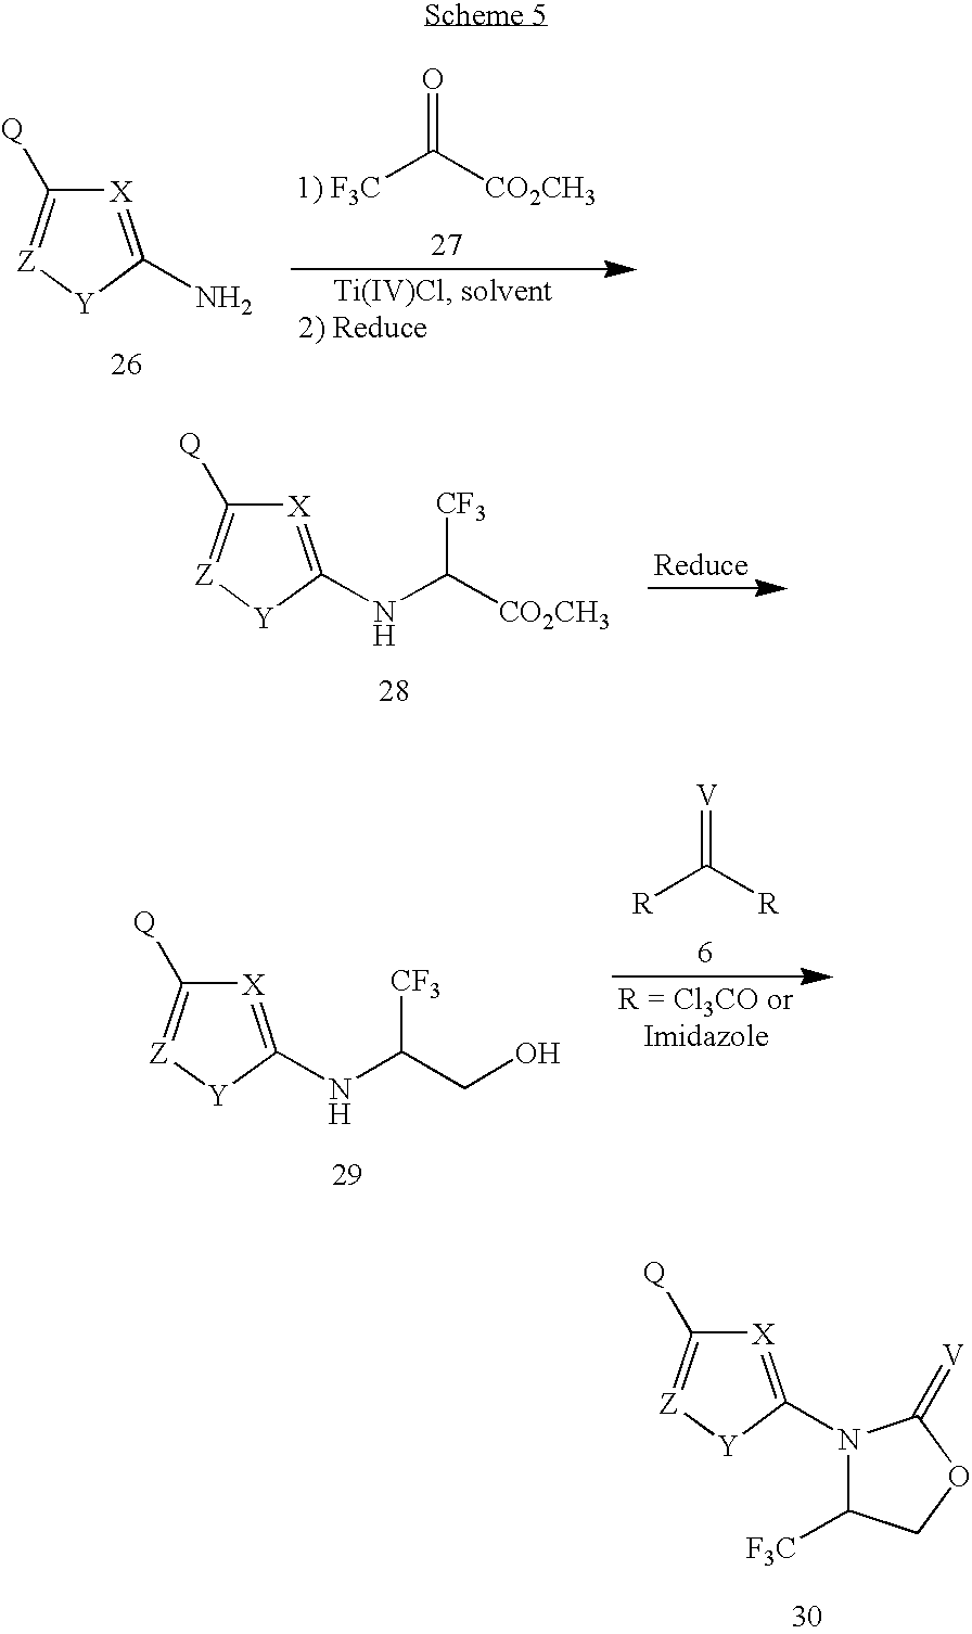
O=C([1) F3C])[CO2CH3].[X]1=C(N)[Y][Z]=C1[Q].[X]1=C(NC([CO2CH3])[CF3])[Y][Z]=C1[Q].[V]=C([R])[R].[X]1=C(NC(CO)[CF3])[Y][Z]=C1[Q].[X]1=C(N2C([F3C])COC2=[V])[Y][Z]=C1[Q]
